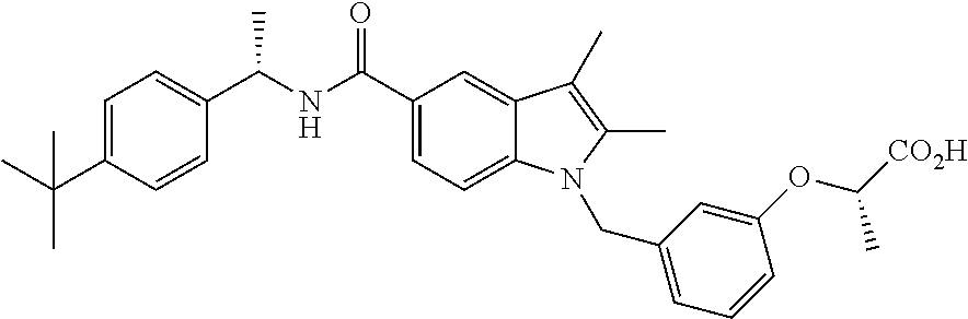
C1(C(NC(C2=CC=C3C(=C2)C(C)=C(C)N3CC2=CC=CC(OC([CO2H])C)=C2)=O)C)=CC=C(C(C)(C)C)C=C1
